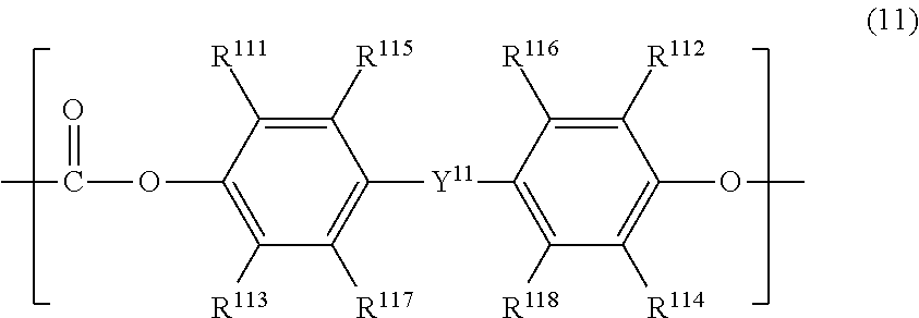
CC(=O)OC1=C([R113])C([R117])=C([Y11]C2=C([R118])C([R114])=C(OC)C([R112])=C2[R116])C([R115])=C1[R111]
